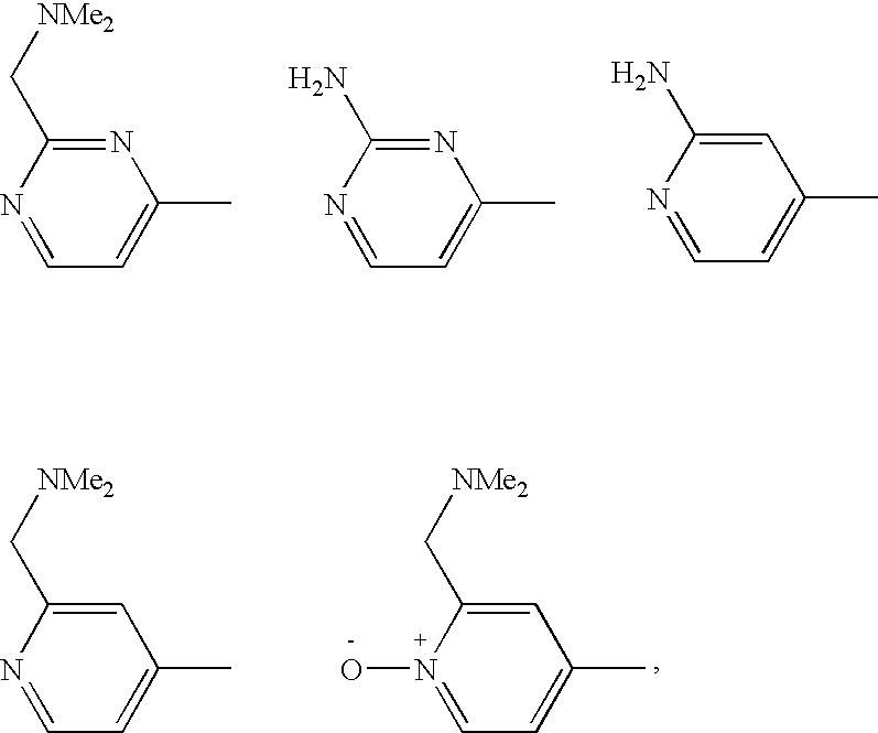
N1=CC=C(C)N=C1C[NMe2].N1=CC=C(C)N=C1N.N1=CC=C(C)C=C1N.C1=C(C[NMe2])N(O)=CC=C1C.N1=CC=C(C)C=C1C[NMe2]
